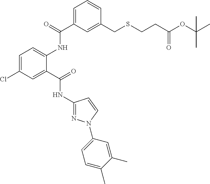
C1(NC(C2=CC(Cl)=CC=C2NC(C2=CC=CC(CSCCC(OC(C)(C)C)=O)=C2)=O)=O)=NN(C2=CC=C(C)C(C)=C2)C=C1
